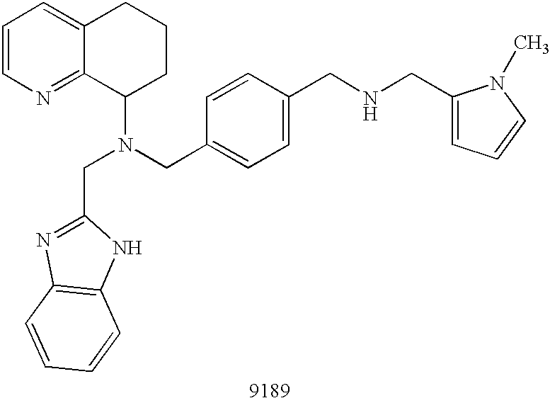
C1=CN=C2C(=C1)CCCC2N(CC1=CC=C(CNCC2=CC=CN2C)C=C1)CC1=NC2=C(N1)C=CC=C2
